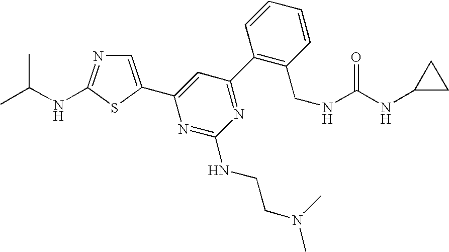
C1=C(C2=CC(C3=C(CNC(=O)NC4CC4)C=CC=C3)=NC(NCCN(C)C)=N2)SC(NC(C)C)=N1
